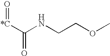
C([*C]=O)(NCCOC)=O
